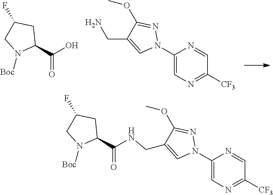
C1(N2N=C(OC)C(CN)=C2)=CN=C([CF3])C=N1.C(=O)(O)C1CC(F)CN1[Boc].C1(N2N=C(OC)C(CNC(=O)C3CC(F)CN3[Boc])=C2)=CN=C([CF3])C=N1
